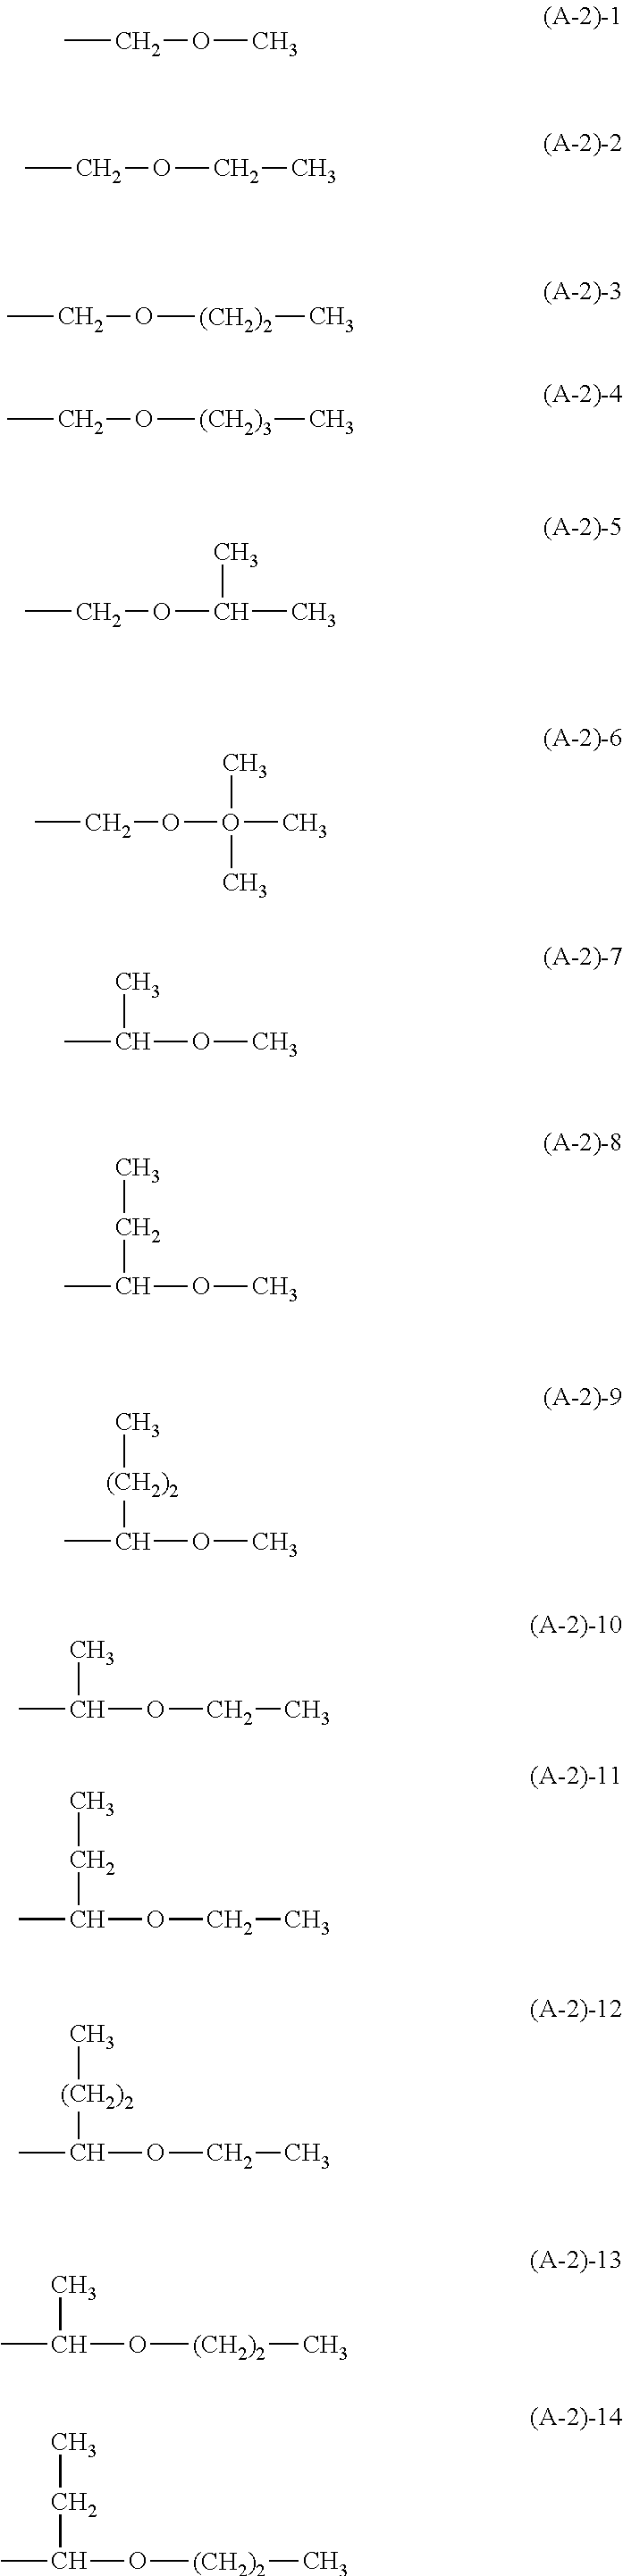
CCOC.CCOCC.CCO[(CH2)2]C.CCO[(CH2)3]C.CCOC(C)C.CCOO(C)(C)C.CC(C)OC.CC(CC)OC.CC([(CH2)2]C)OC.CC(C)OCC.CC(CC)OCC.CC([(CH2)2]C)OCC.CC(C)O[(CH2)2]C.CC(CC)O[(CH2)2]C
